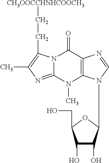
C1(O)C(O)C(N2C3=C(N=C2)C(=O)N2C(=NC(C)=C2CC[CH3OOCCHNHCOOCH3])N3C)OC1CO
